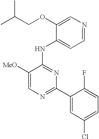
C1=C([MeO])C(NC2=CC=NC=C2OCC(C)C)=NC(C2=CC(Cl)=CC=C2F)=N1
